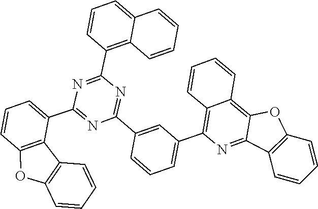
C1(C2=NC(C3=C4C(=CC=C3)C=CC=C4)=NC(C3=CC=CC4=C3C3=C(O4)C=CC=C3)=N2)=CC(C2=C3C=CC=CC3=C3C(=N2)C2=C(O3)C=CC=C2)=CC=C1
